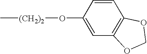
C1(O[(CH2)2]C)=CC2=C(C=C1)OCO2
